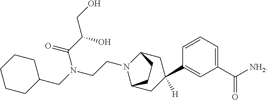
C1(CN(CCN2C3CC(C4=CC(C(=O)[NH2])=CC=C4)([H])CC2CC3)C(=O)C(O)CO)CCCCC1
